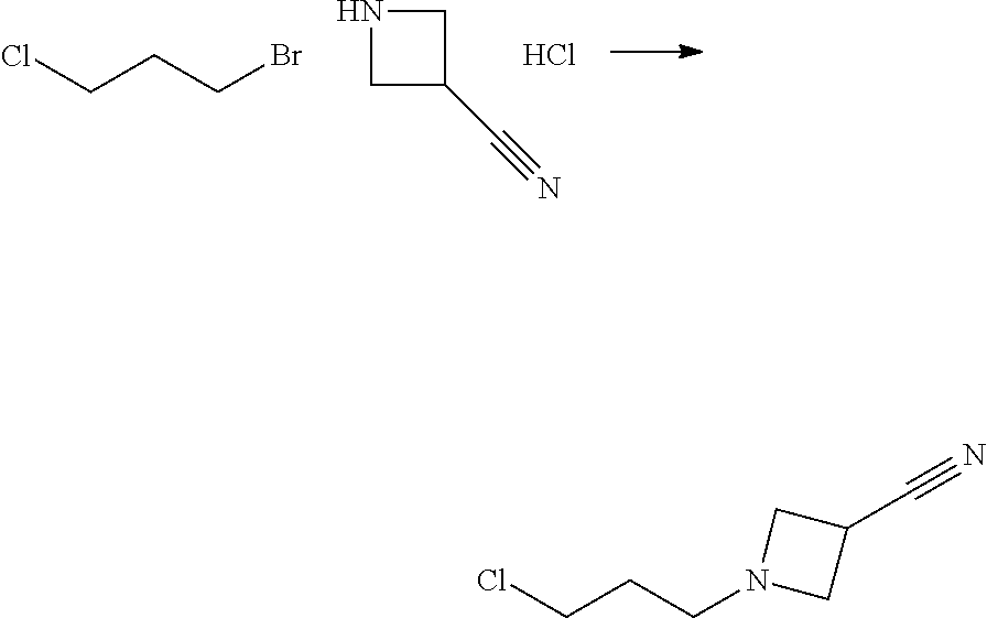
C(CCBr)Cl.N1CC(C#N)C1.Cl.C(CCN1CC(C#N)C1)Cl
